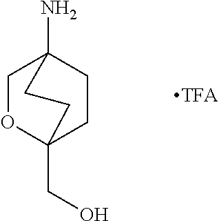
C1OC2(CO)CCC1(N)CC2
